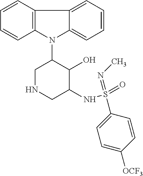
N1(C2CNCC(NS(=O)(=NC)C3=CC=C([OCF3])C=C3)C2O)C2=C(C3=CC=CC=C13)C=CC=C2
